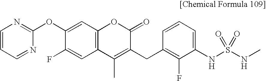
O(C1=CC2=C(C=C1F)C(C)=C(CC1=C(F)C(NS(NC)(=O)=O)=CC=C1)C(=O)O2)C1=NC=CC=N1
